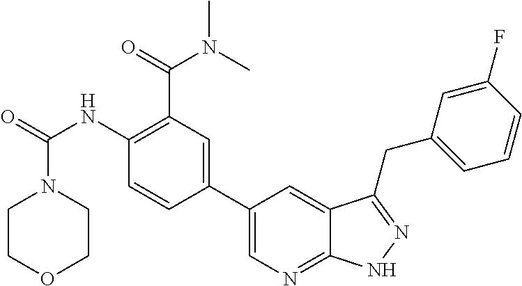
C1COCCN1C(=O)NC1=C(C(=O)N(C)C)C=C(C2=CN=C3C(=C2)C(CC2=CC=CC(F)=C2)=NN3)C=C1
